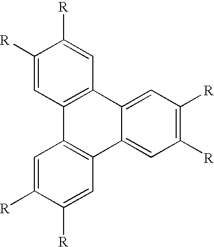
C1([R])=CC2=C(C=C1[R])C1=CC([R])=C([R])C=C1C1=C2C=C([R])C([R])=C1
